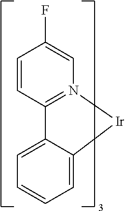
C12=N(C=C(F)C=C1)[Ir]C1=CC=CC=C21
